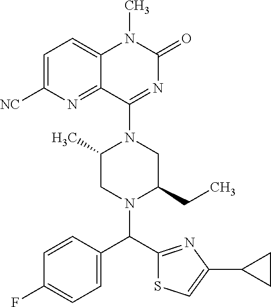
C1=C([NC])N=C2C(=C1)N(C)C(=O)N=C2N1C(C)CN(C(C2=NC(C3CC3)=CS2)C2=CC=C(F)C=C2)C(CC)C1
